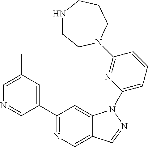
C1(C2=CC(C)=CN=C2)=NC=C2C(=C1)N(C1=CC=CC(N3CCNCCC3)=N1)N=C2
